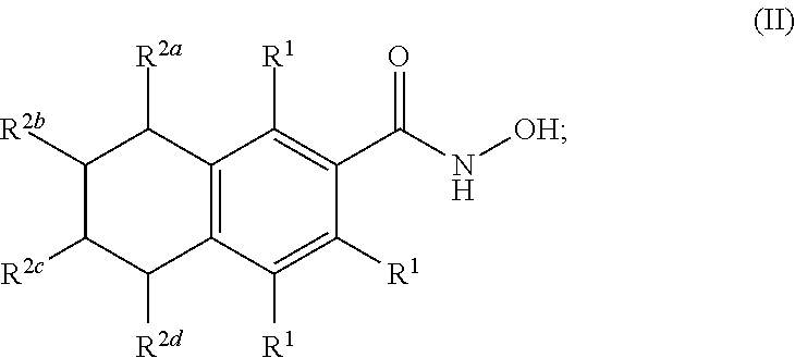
C1([R2b])C([R2c])C([R2d])C2=C(C1[R2a])C([R1])=C(C(N[OH])=O)C([R1])=C2[R1]
